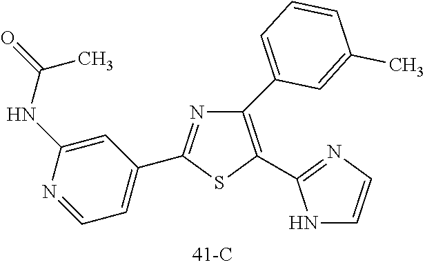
C1(C2=CC=CC(C)=C2)=C(C2=NC=CN2)SC(C2=CC=NC(NC(=O)C)=C2)=N1
